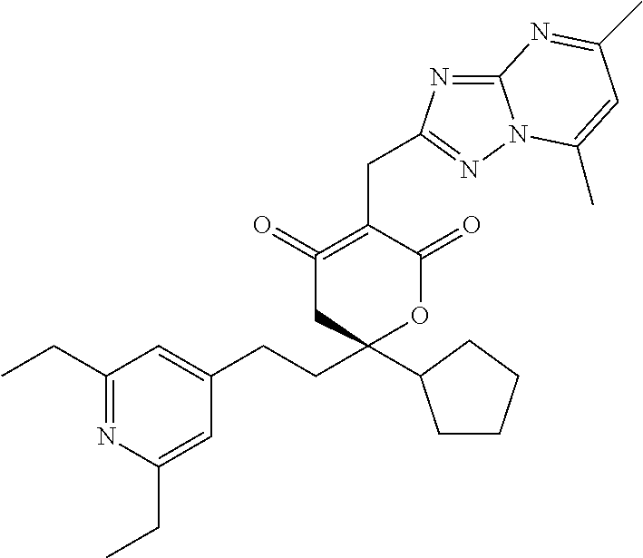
C1(CC)=NC(CC)=CC(CCC2(C3CCCC3)OC(=O)C(CC3=NN4C(=N3)N=C(C)C=C4C)=C(=O)C2)=C1
